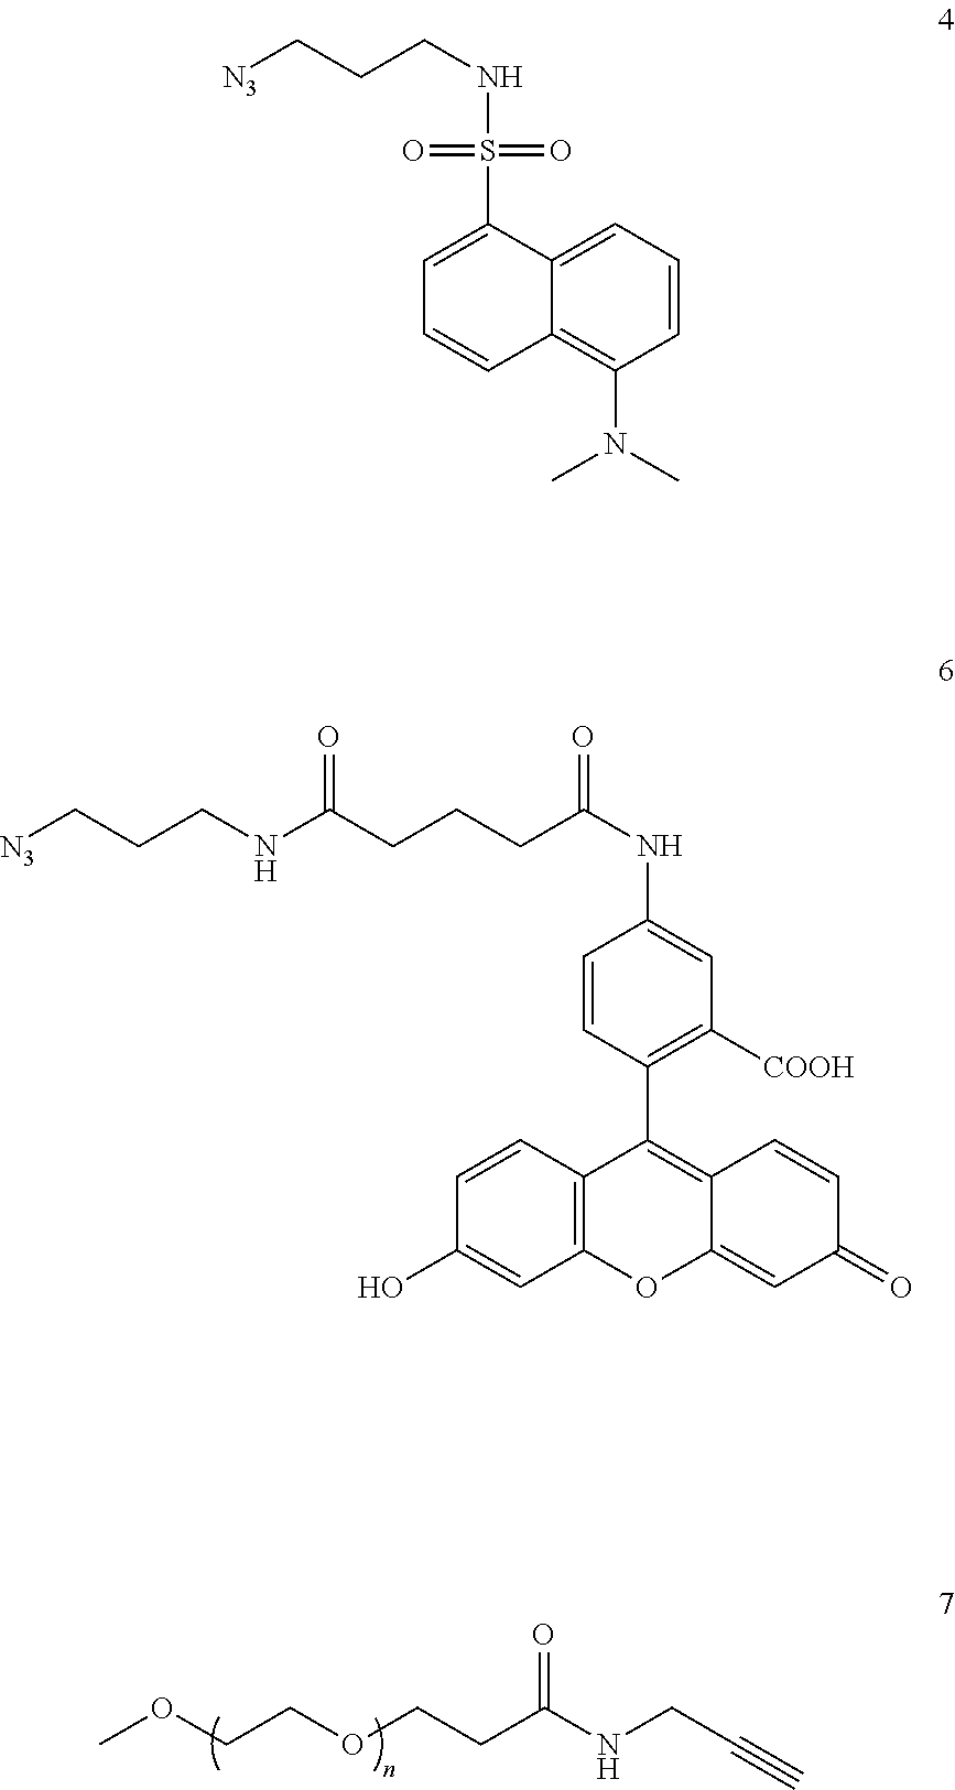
COCCOCCC(NCC#C)=O.C1=CC=C2C(=C1N(C)C)C=CC=C2S(NCCC[N3])(=O)=O.C1=CC2=C(C=C1O)OC1=CC(=O)C=CC1=C2C1=C([COOH])C=C(NC(=O)CCCC(NCCC[N3])=O)C=C1
